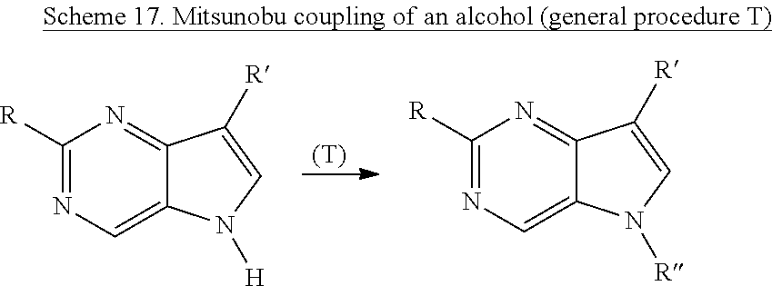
[(T)].C1([R])=NC=C2C(=N1)C([R])=CN2[H].C1([R])=NC=C2C(=N1)C([R])=CN2[R]
